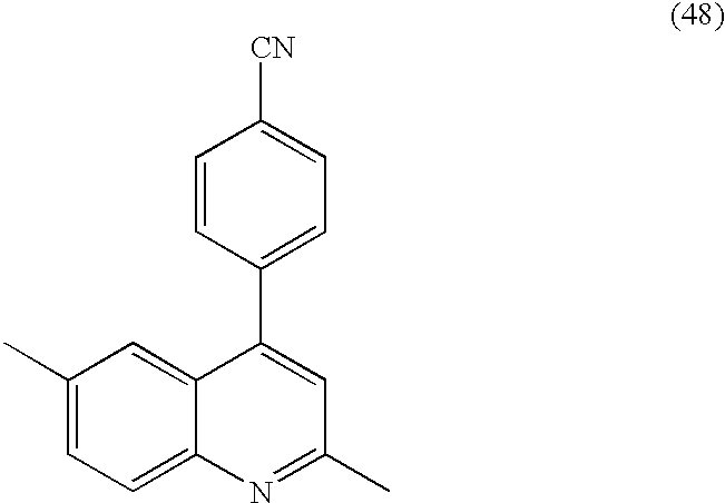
C1(C)=CC=C2C(=C1)C(C1=CC=C([CN])C=C1)=CC(C)=N2
